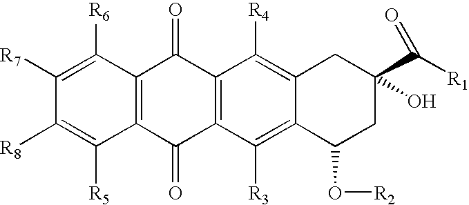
C12=C(C([R6])=C([R7])C([R8])=C1[R5])C(=O)C1=C(C2=O)C([R3])=C2C(=C1[R4])CC(O)(C(=O)[R1])CC2O[R2]
